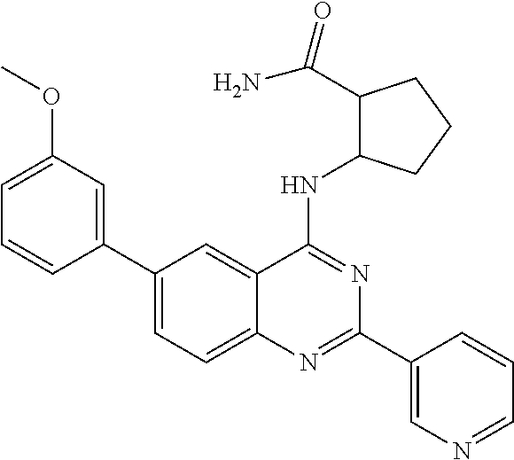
C1(C2=CC(OC)=CC=C2)=CC=C2C(=C1)C(NC1C(C(N)=O)CCC1)=NC(C1=CN=CC=C1)=N2
